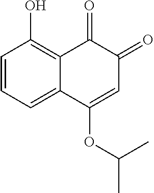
C1=CC=C2C(=C1O)C(=O)C(=O)C=C2OC(C)C
